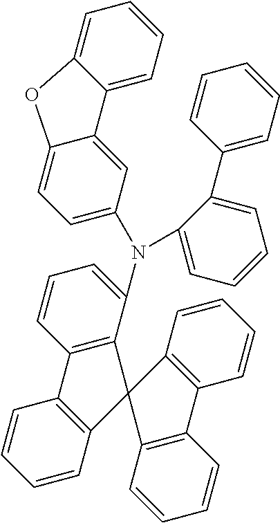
C1=CC2=C(C=C1)C1(C3=C2C=CC=C3)C2=C(C=CC=C2N(C2=CC=C3C(=C2)C2=CC=CC=C2O3)C2=CC=CC=C2C2=CC=CC=C2)C2=C1C=CC=C2
